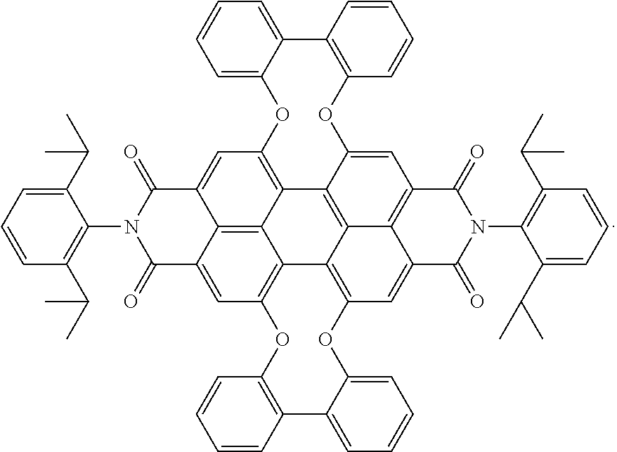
C1=CC(C(C)C)=C(N2C(=O)C3=CC4=C5C6=C3C(=CC3=C6C6=C7C8=C(C=C6OC6=C(C9=CC=CC=C9O3)C=CC=C6)C(=O)N(C3=C(C(C)C)C=CC=C3C(C)C)C(=O)C8=CC(=C57)OC3=CC=CC=C3C3=C(O4)C=CC=C3)C2=O)C(C(C)C)=C1
